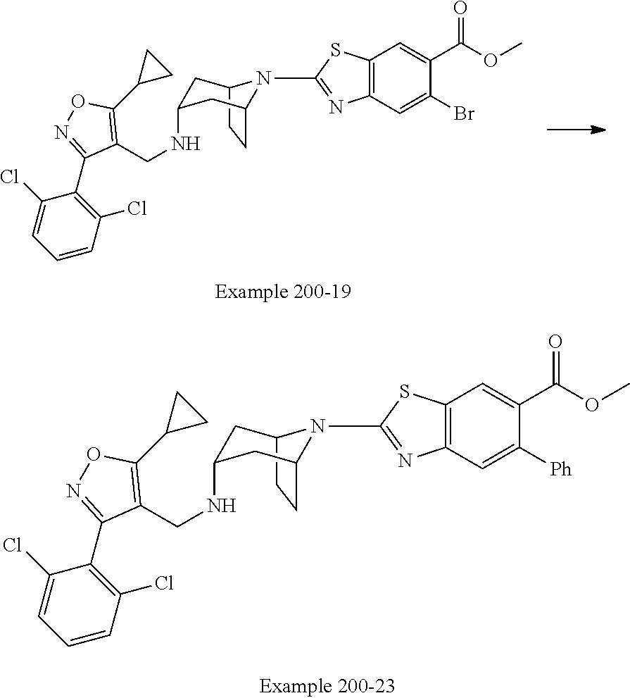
C12CCC(CC(NCC3=C(C4CC4)ON=C3C3=C(Cl)C=CC=C3Cl)C1)N2C1=NC2=C(C=C(C(=O)OC)C([Ph])=C2)S1.C12CCC(CC(NCC3=C(C4CC4)ON=C3C3=C(Cl)C=CC=C3Cl)C1)N2C1=NC2=C(C=C(C(=O)OC)C(Br)=C2)S1
